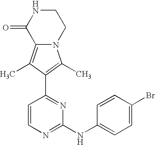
N12C(=C(C)C(C3=NC(NC4=CC=C(Br)C=C4)=NC=C3)=C1C)C(=O)NCC2
